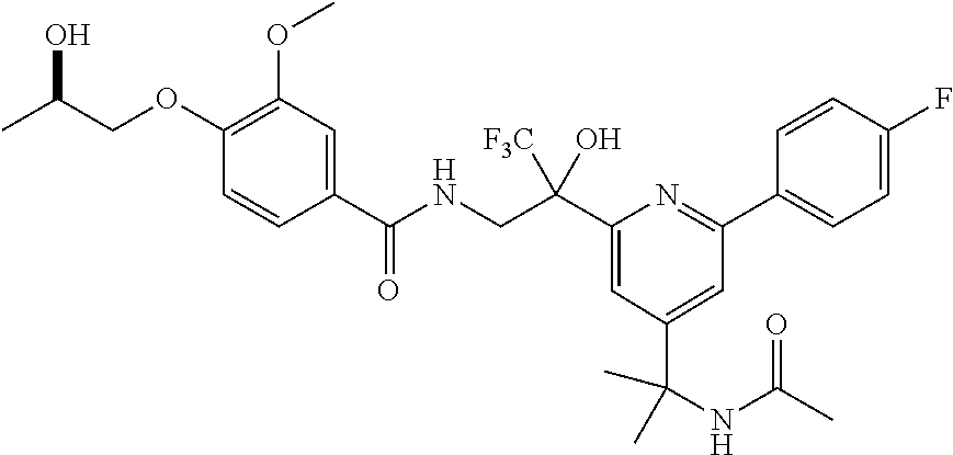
C1(C(NCC(C2=CC(C(C)(C)NC(C)=O)=CC(C3=CC=C(F)C=C3)=N2)([F3C])O)=O)=CC(OC)=C(OCC(C)O)C=C1
